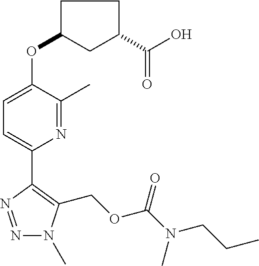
N1=NC(C2=CC=C(OC3CC(C(O)=O)CC3)C(C)=N2)=C(COC(N(CCC)C)=O)N1C
